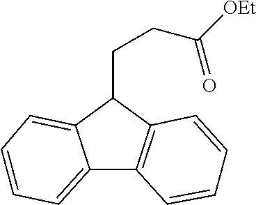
C12=CC=CC=C1C(CCC([OEt])=O)C1=C2C=CC=C1
